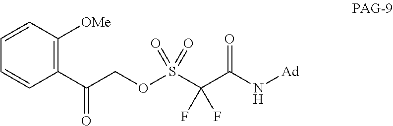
C1(C(COS(=O)(=O)C(C(N[Ad])=O)(F)F)=O)=C([OMe])C=CC=C1
